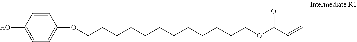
OC1=CC=C(OCCCCCCCCCCCCOC(C=C)=O)C=C1
